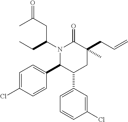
C1=C(Cl)C=CC(C2C(C3=CC=CC(Cl)=C3)CC(CC=C)(C)C(=O)N2C(CC)CC(=O)C)=C1
